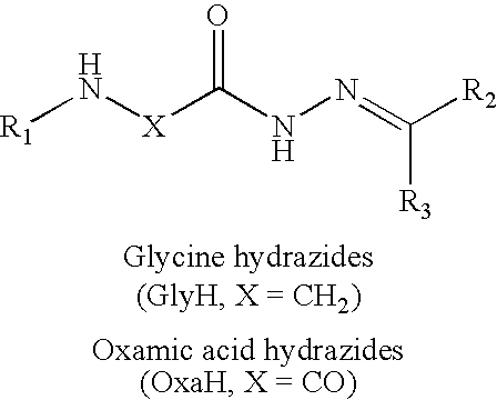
[R1]N[X]C(NN=C([R2])[R3])=O
